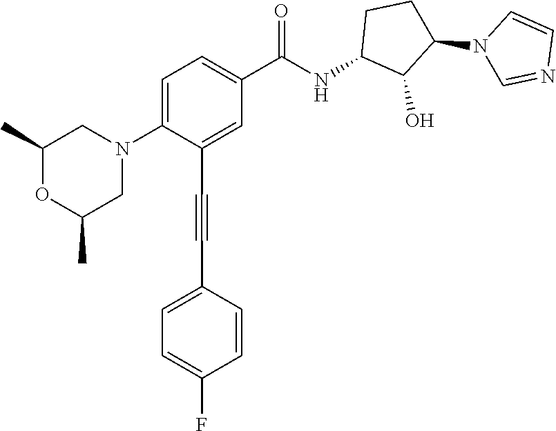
C1(C)OC(C)CN(C2=CC=C(C(NC3C(O)C(N4C=NC=C4)CC3)=O)C=C2C#CC2=CC=C(F)C=C2)C1
